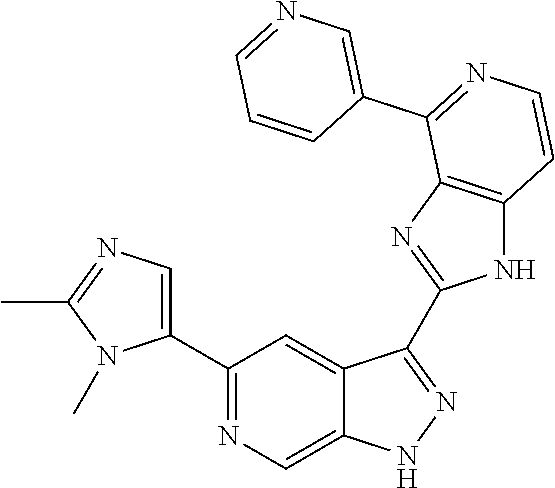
C1(C2=NC=C3C(=C2)C(C2=NC4=C(N2)C=CN=C4C2=CN=CC=C2)=NN3)=CN=C(C)N1C
